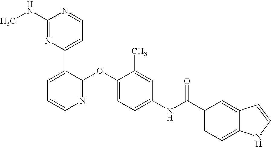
C1(NC)=NC(C2=CC=CN=C2OC2=CC=C(NC(=O)C3=CC=C4C(=C3)C=CN4)C=C2C)=CC=N1
